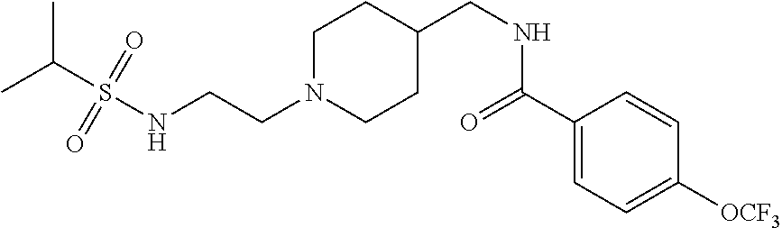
C(CN1CCC(CNC(C2=CC=C([OCF3])C=C2)=O)CC1)NS(C(C)C)(=O)=O
